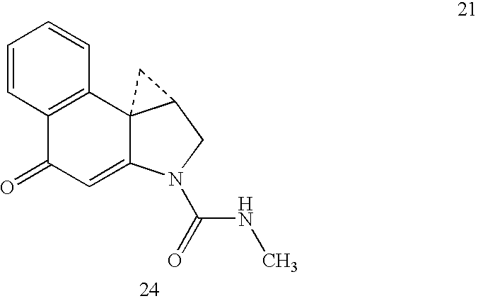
C1=CC=CC2=C1C(=O)C=C1C23C(CN1C(NC)=O)C3
